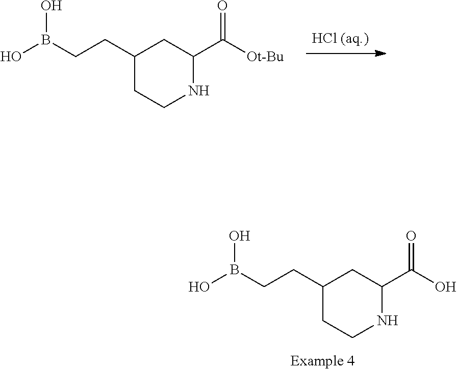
C1(C(O)=O)NCCC(CCB(O)O)C1.[HCl (aq.)].C1(C([Ot-Bu])=O)NCCC(CCB(O)O)C1
